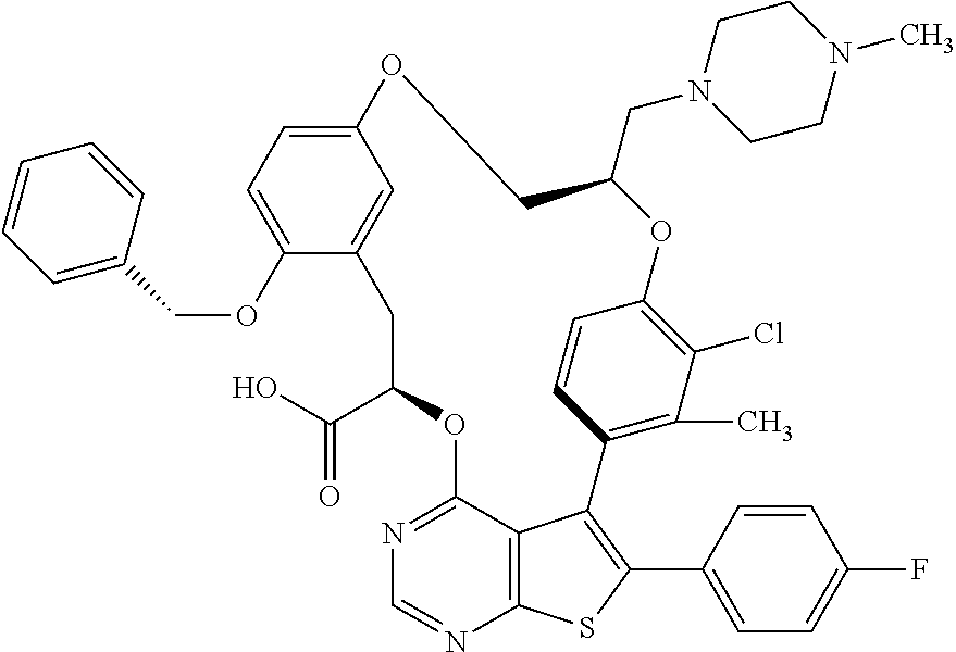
O1C2=C(Cl)C(C)=C(C=C2)C2=C(C3=CC=C(F)C=C3)SC3=C2C(=NC=N3)OC(C(O)=O)CC2=CC(=CC=C2OCC2=CC=CC=C2)OCC1CN1CCN(C)CC1
